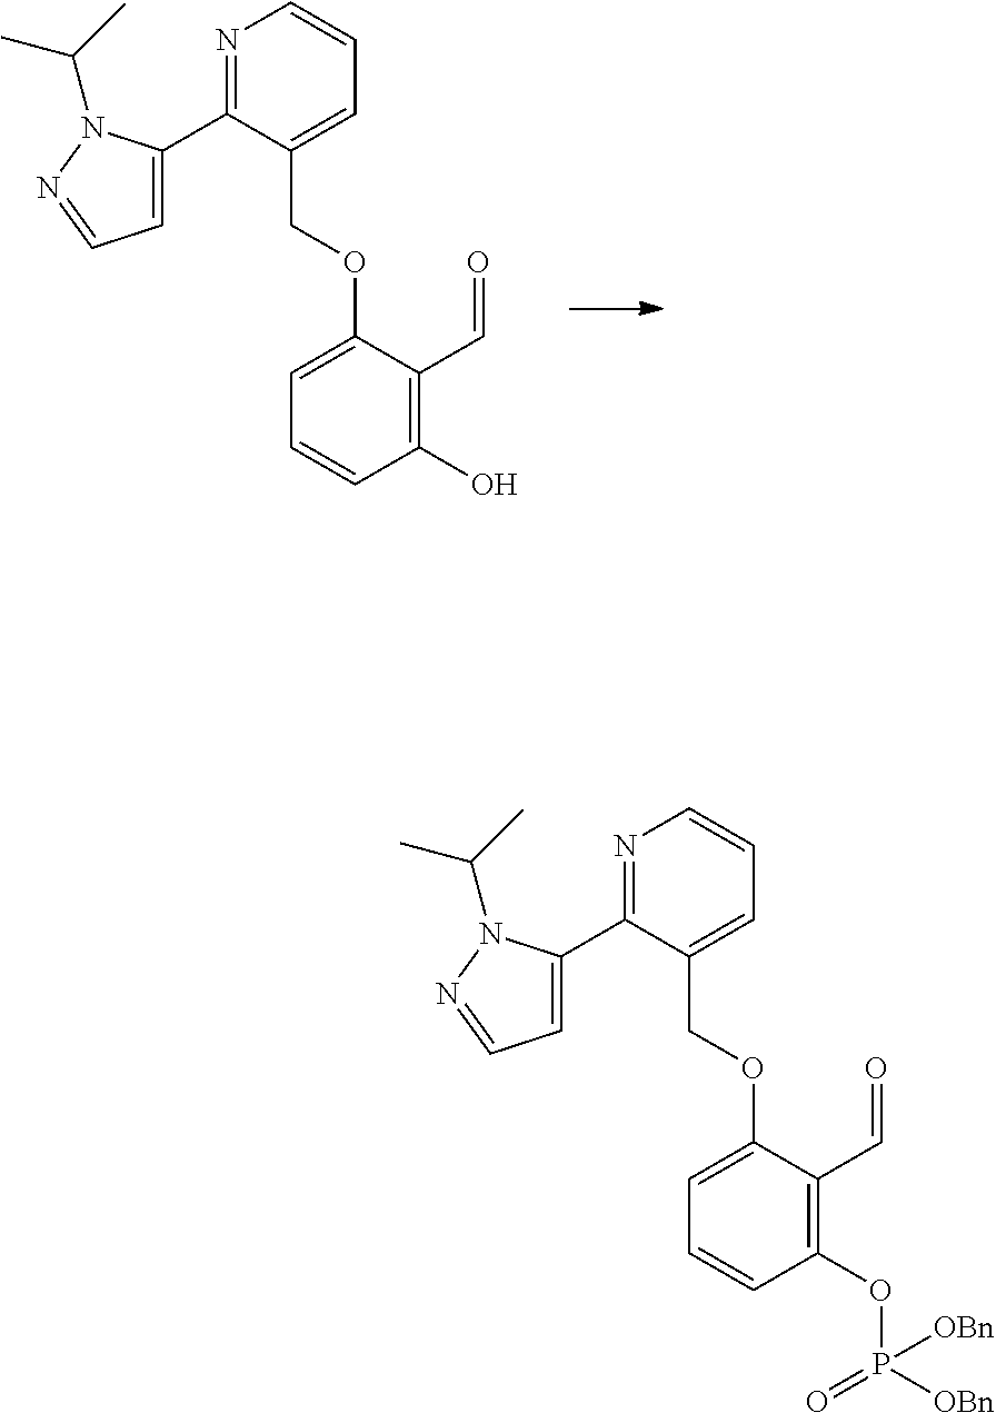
N1=C(C2=CC=NN2C(C)C)C(COC2=CC=CC(O)=C2C=O)=CC=C1.N1=C(C2=CC=NN2C(C)C)C(COC2=CC=CC(OP([OBn])(=O)[OBn])=C2C=O)=CC=C1
